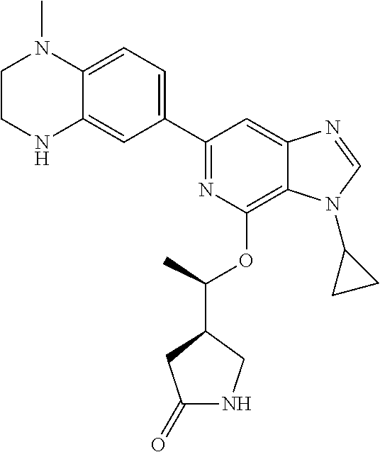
C1(C2=NC(OC(C3CC(=O)NC3)C)=C3C(=C2)N=CN3C2CC2)=CC=C2C(=C1)NCCN2C
